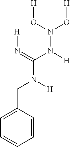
C1=CC(CN(C(=N[H])N([H])N(O[H])O[H])[H])=CC=C1
